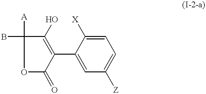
C1=C([X])C(C2=C(O)C([A])(B)OC2=O)=CC([Z])=C1
